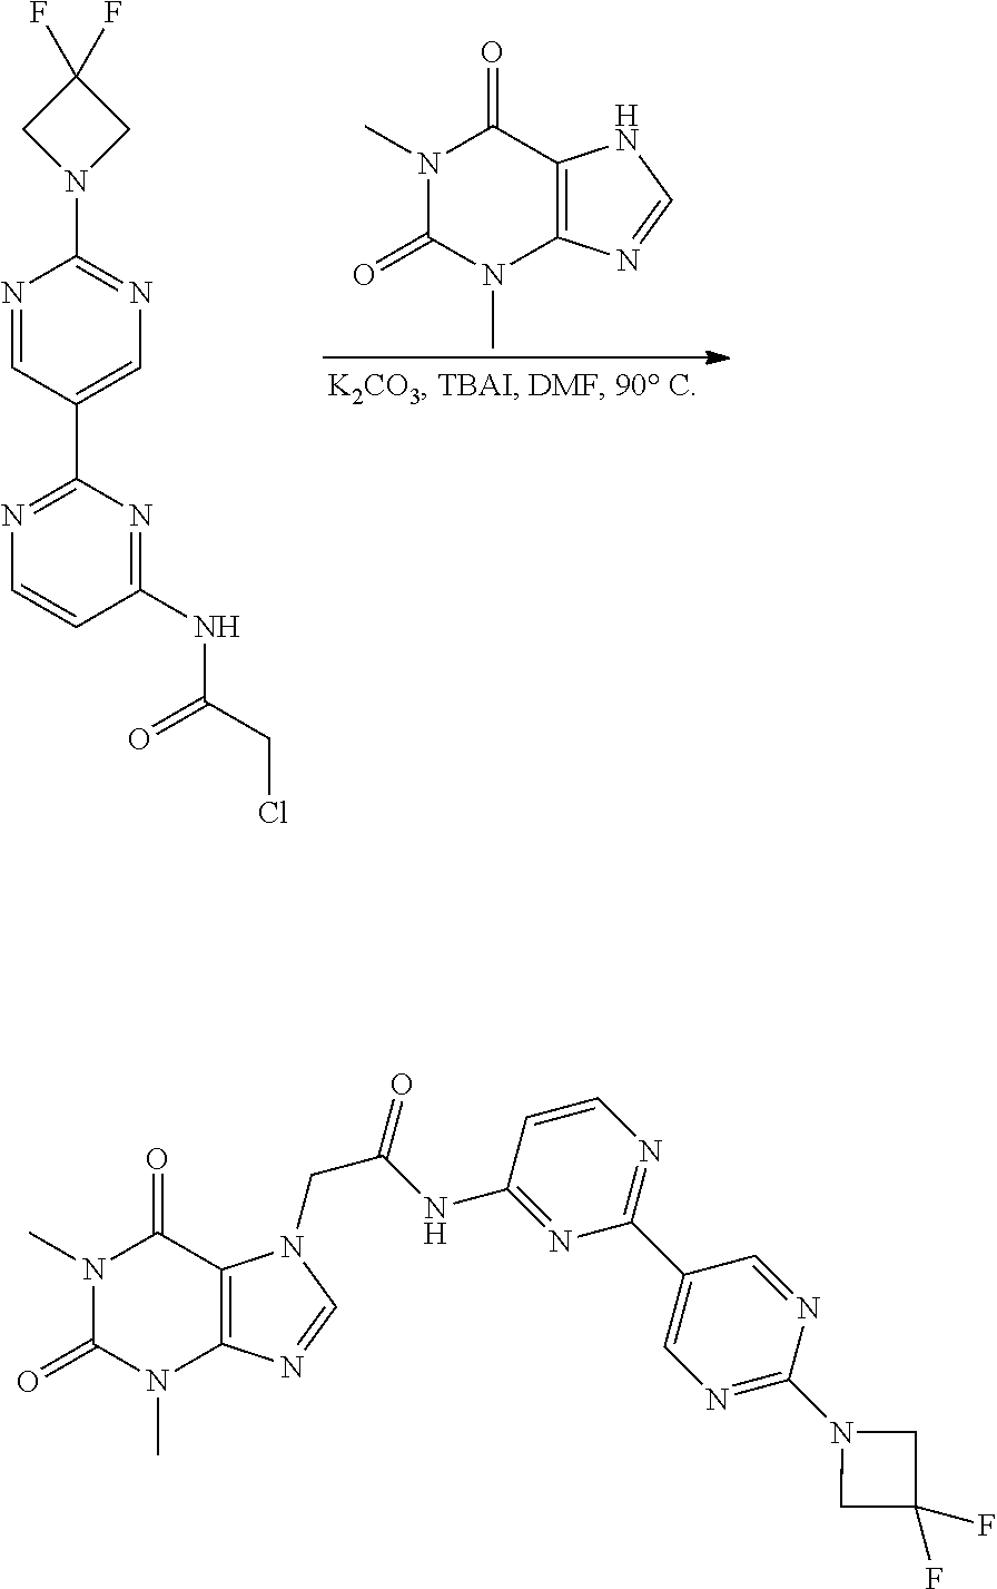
N1=C(C2=CN=C(N3CC(F)(F)C3)N=C2)N=C(NC(CCl)=O)C=C1.N1(C)C(=O)N(C)C2=C(C1=O)NC=N2.N1(C)C(=O)N(C)C2=C(C1=O)N(CC(=O)NC1=NC(C3=CN=C(N4CC(F)(F)C4)N=C3)=NC=C1)C=N2
